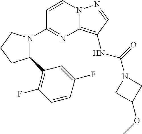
C1=CN2C(=C(NC(=O)N3CC(OC)C3)C=N2)N=C1N1C(C2=C(F)C=CC(F)=C2)CCC1
